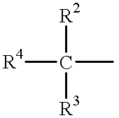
[R4]C(C)([R2])[R3]
